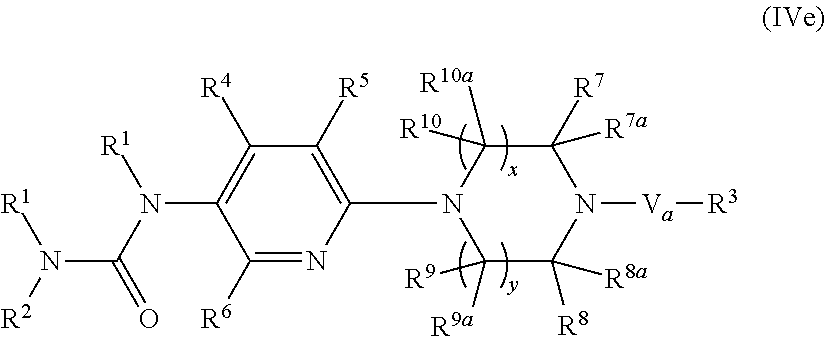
C1([R6])=NC(N2C([R9a])([R9])C([R8])([R8a])N([Va][R3])C([R7])([R7a])C2([R10a])[R10])=C([R5])C([R4])=C1N(C(N([R2])[R1])=O)[R1]
